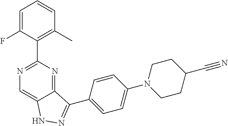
C1=C(F)C(C2=NC=C3C(=N2)C(C2=CC=C(N4CCC(C#N)CC4)C=C2)=NN3)=C(C)C=C1
